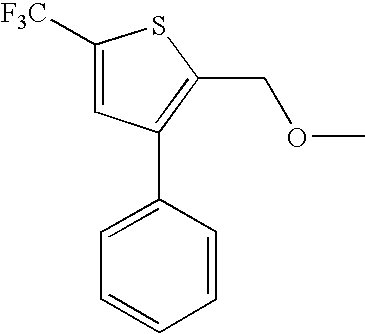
C1([F3C])=CC(C2=CC=CC=C2)=C(COC)S1
